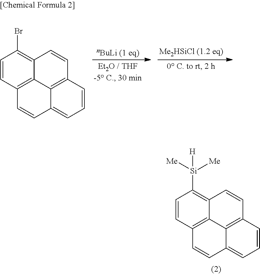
C1=CC2=C3C(=C1[Si]([Me])([Me])[H])C=CC1=C3C(=CC=C1)C=C2.C1=CC2=C3C(=C1Br)C=CC1=C3C(=CC=C1)C=C2
